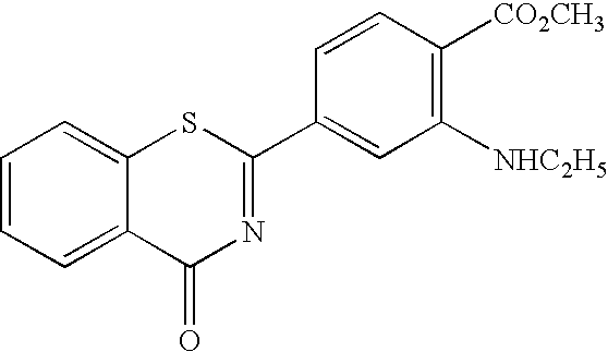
C1=CC=C2C(=C1)SC(C1=CC([NHC2H5])=C([CO2CH3])C=C1)=NC2=O
